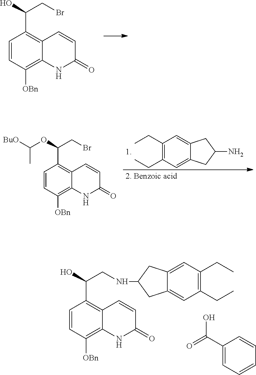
C1=CC([OBn])=C2C(=C1C(O)CBr)C=CC(=O)N2.C1=CC([OBn])=C2C(=C1C(OC([BuO])C)CBr)C=CC(=O)N2.C1(CC)=C(CC)C=C2C(=C1)CC(N)C2.C1=CC([OBn])=C2C(=C1C(O)CNC1CC3=CC(CC)=C(CC)C=C3C1)C=CC(=O)N2.C1(C(=O)O)=CC=CC=C1
